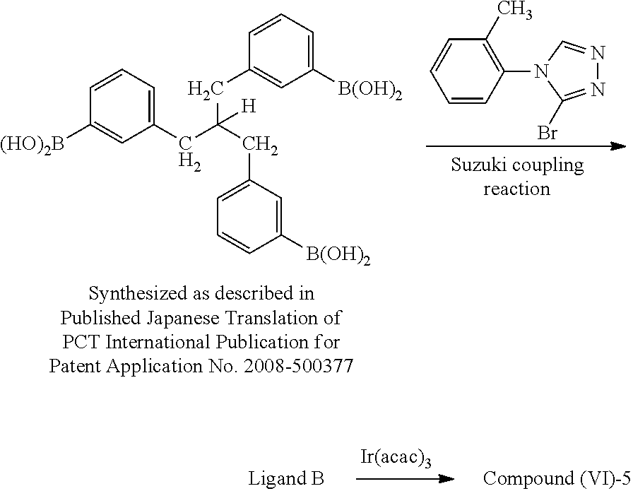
C1=CC(N2C(Br)=NN=C2)=C(C)C=C1.C1(CC(CC2=CC=CC([B(OH)2])=C2)([H])CC2=CC([B(OH)2])=CC=C2)=CC=CC([(HO)2B])=C1
